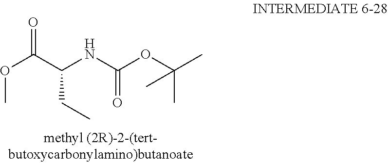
O(C(C(NC(OC(C)(C)C)=O)CC)=O)C
